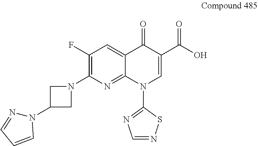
C1(F)=C(N2CC(N3N=CC=C3)C2)N=C2C(=C1)C(=O)C(C(O)=O)=CN2C1=NC=NS1
